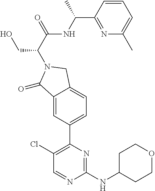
C1(Cl)=C(C2=CC=C3C(=C2)C(=O)N(C(C(=O)NC(C2=NC(C)=CC=C2)C)CO)C3)N=C(NC2CCOCC2)N=C1
